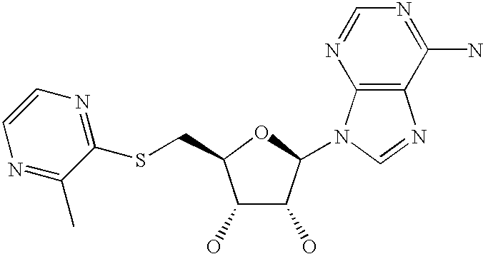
C1(O)C(O)C(N2C3=C(N=C2)C(N)=NC=N3)OC1CSC1=NC=CN=C1C
